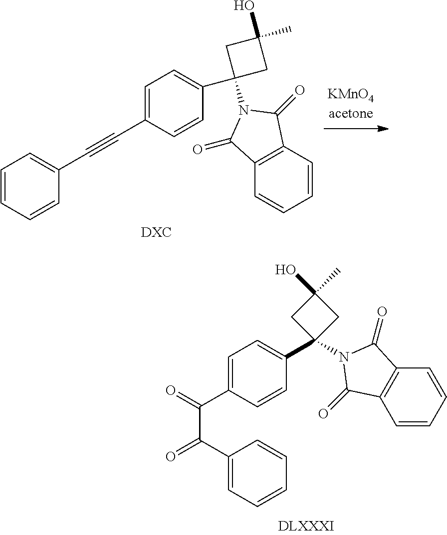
C1=CC2=C(C=C1)C(=O)N(C1(C3=CC=C(C#CC4=CC=CC=C4)C=C3)CC(O)(C)C1)C2=O.C1=CC=CC2=C1C(=O)N(C1(C3=CC=C(C(=O)C(C4=CC=CC=C4)=O)C=C3)CC(O)(C)C1)C2=O
